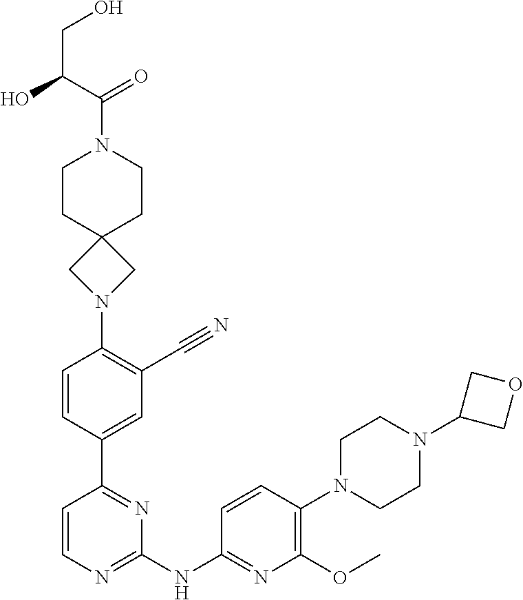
N1(C2COC2)CCN(C2=C(OC)N=C(NC3=NC=CC(C4=CC(C#N)=C(N5CC6(C5)CCN(C(C(O)CO)=O)CC6)C=C4)=N3)C=C2)CC1
